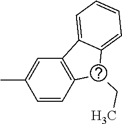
CC1=CC2=C(C=C1)C(CC)C1=CC=CC=C21
